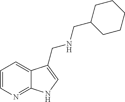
C1=CN=C2C(=C1)C(CNCC1CCCCC1)=CN2
